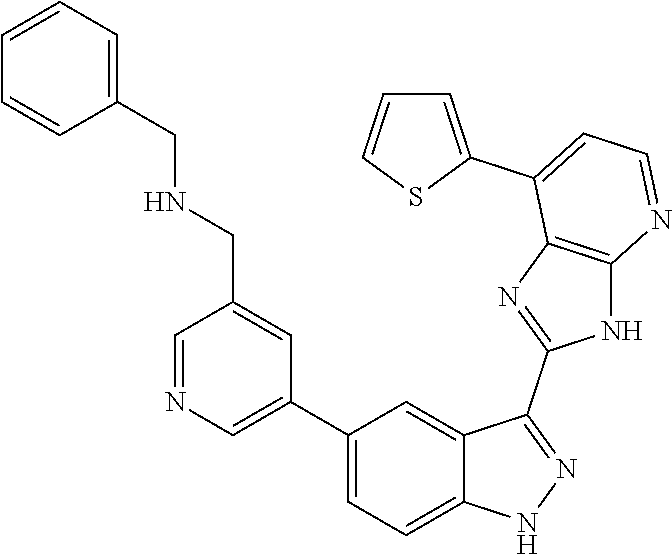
C1=NC=C(C2=CC=C3C(=C2)C(C2=NC4=C(N2)N=CC=C4C2=CC=CS2)=NN3)C=C1CNCC1=CC=CC=C1
